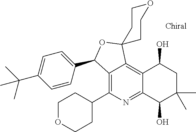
C12=C(C3CCOCC3)N=C3C(=C1C1(OC2C2=CC=C(C(C)(C)C)C=C2)CCOCC1)C(O)CC(C)(C)C3O
